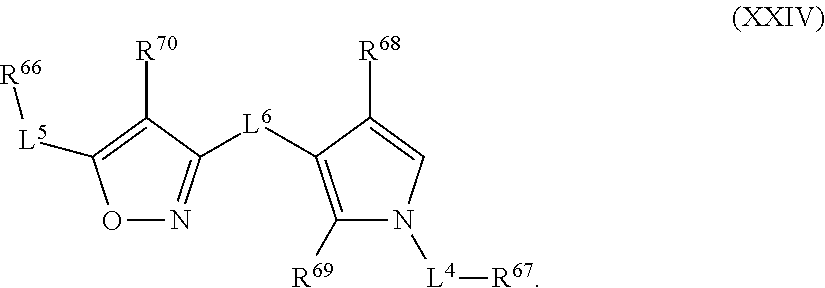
O1N=C([L6]C2=C([R69])N([L4][R67])C=C2[R68])C([R70])=C1[L5][R66]
